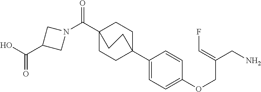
C1C2(C3=CC=C(OCC(CN)=CF)C=C3)CCC(C(=O)N3CC(C(O)=O)C3)(C1)CC2
